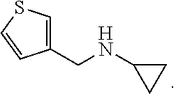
C1(CNC2CC2)=CSC=C1
